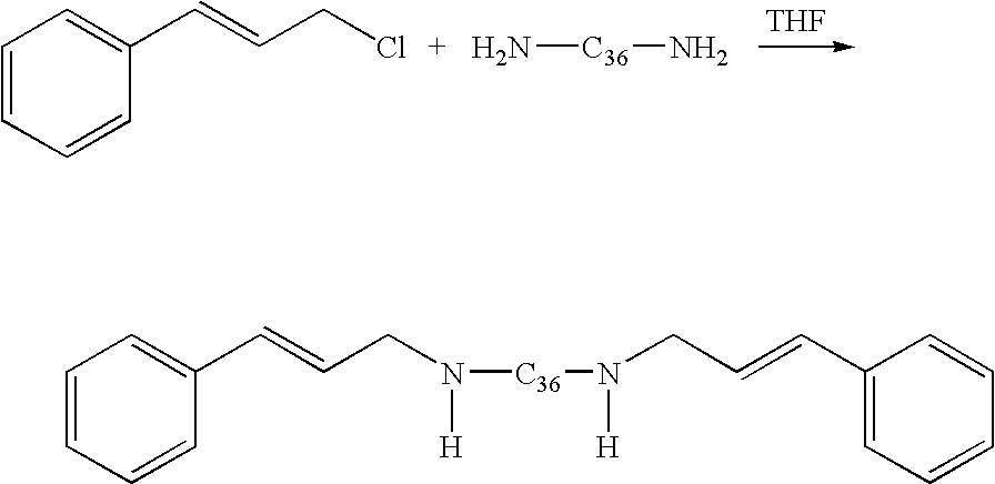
C1=CC=CC(C=CCCl)=C1.[THF].[C36](N)N.C1=CC=CC(C=CCN([C36]N([H])CC=CC2=CC=CC=C2)[H])=C1
